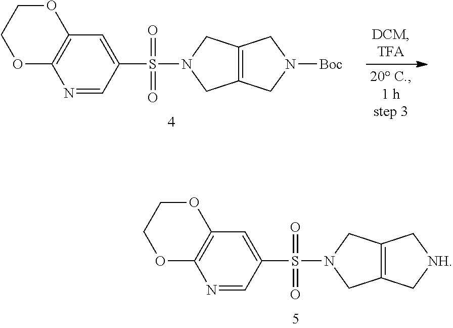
N1=CC(S(N2CC3=C(C2)C[NH]C3)(=O)=O)=CC2=C1OCCO2.N1=CC(S(N2CC3=C(C2)CN([Boc])C3)(=O)=O)=CC2=C1OCCO2
